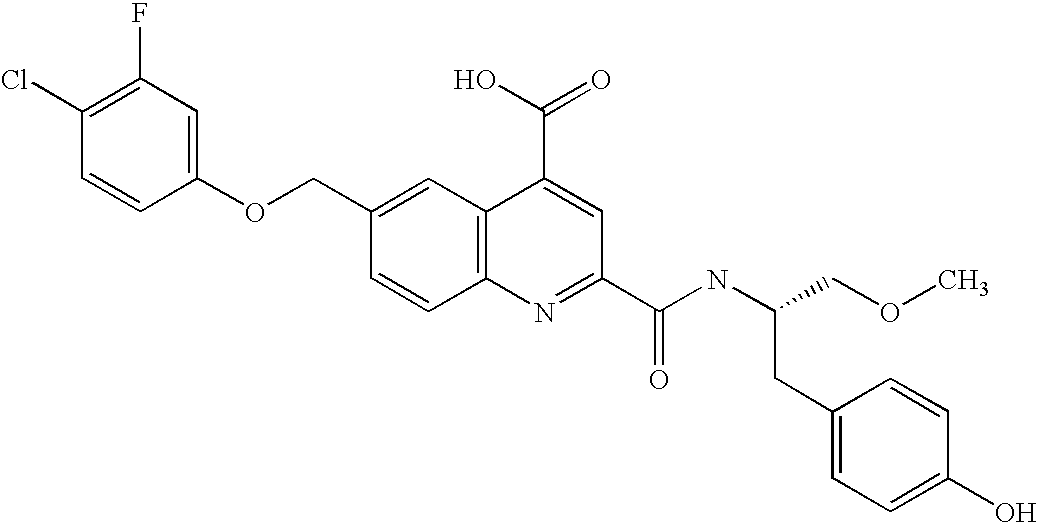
C1(OCC2=CC3=C(C=C2)N=C(C(NC(COC)CC2=CC=C(O)C=C2)=O)C=C3C(=O)O)=CC(F)=C(Cl)C=C1
